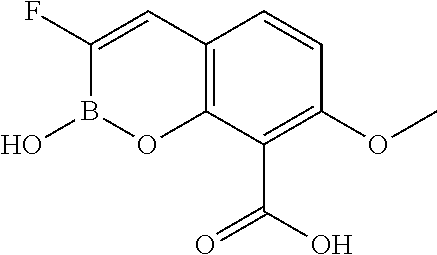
C12=C(C(C(O)=O)=C(OC)C=C1)OB(O)C(F)=C2
